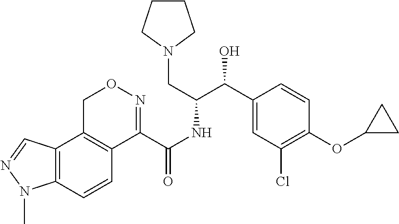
C12=C(C=CC3=C1CON=C3C(NC(C(C1=CC(Cl)=C(OC3CC3)C=C1)O)CN1CCCC1)=O)N(C)N=C2
